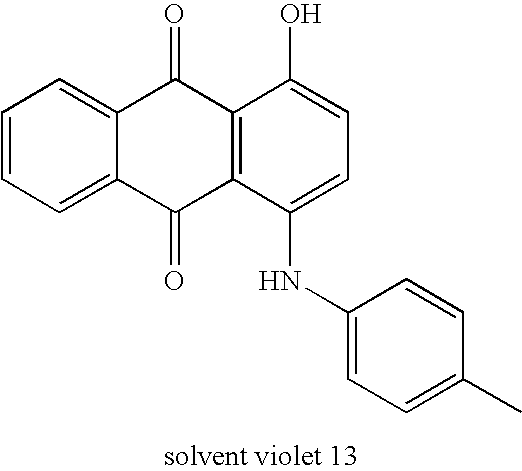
C1=CC=C2C(=C1)C(=O)C1=C(C2=O)C(NC2=CC=C(C)C=C2)=CC=C1O
